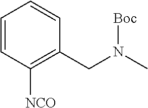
C1=CC([NCO])=C(CN(C)[Boc])C=C1
